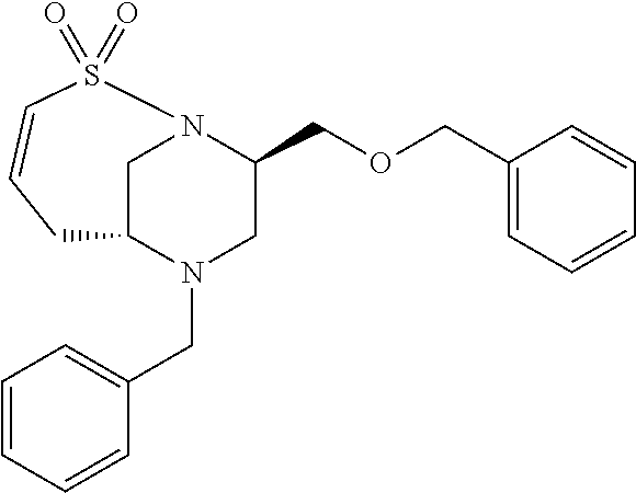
C1C=CS(=O)(=O)N2CC1N(CC1=CC=CC=C1)CC2COCC1=CC=CC=C1
